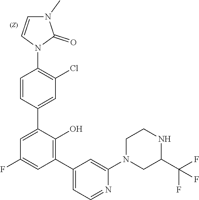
C1=CN(C2=C(Cl)C=C(C3=CC(F)=CC(C4=CC=NC(N5CC(C(F)(F)F)NCC5)=C4)=C3O)C=C2)C(=O)N1C
